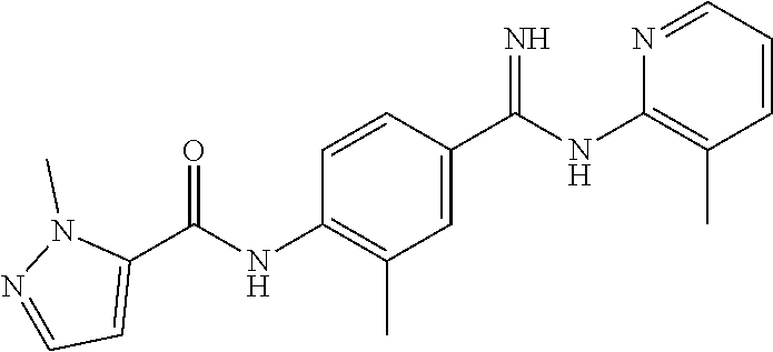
C1=CC=NC(NC(C2=CC(C)=C(NC(C3=CC=NN3C)=O)C=C2)=N)=C1C
